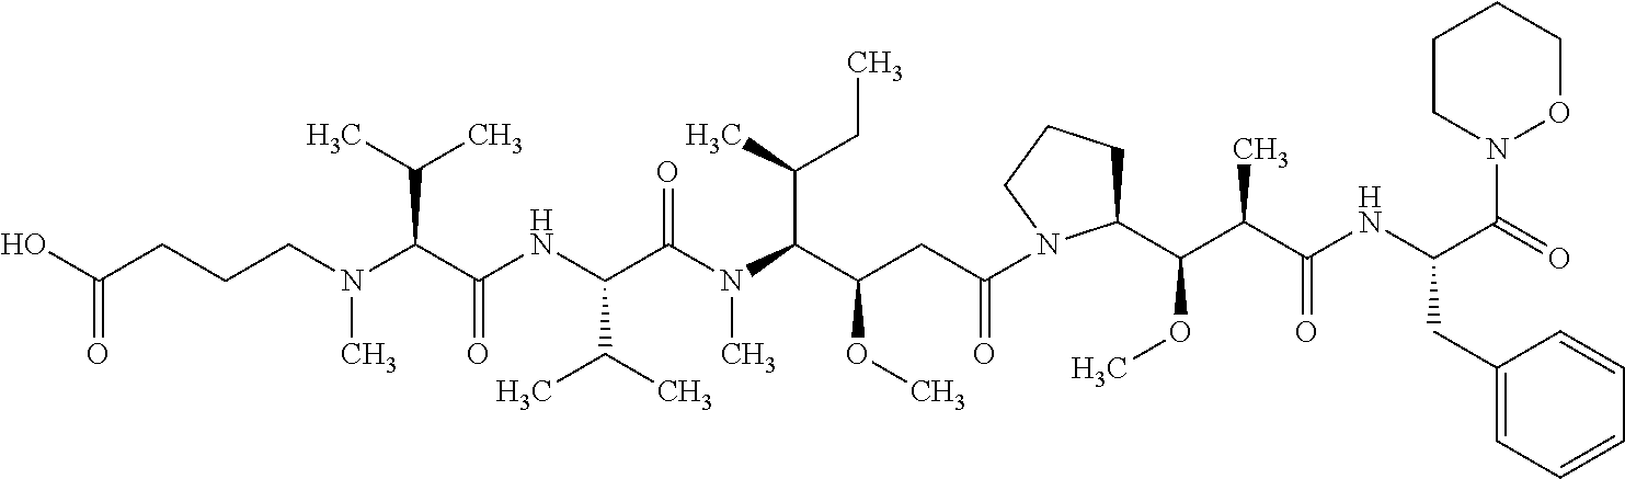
N(C)(C(C(NC(C(N(C(C(CC(N1C(C(C(C(NC(C(=O)N2OCCCC2)CC2=CC=CC=C2)=O)C)OC)CCC1)=O)OC)C(C)CC)C)=O)C(C)C)=O)C(C)C)CCCC(O)=O
